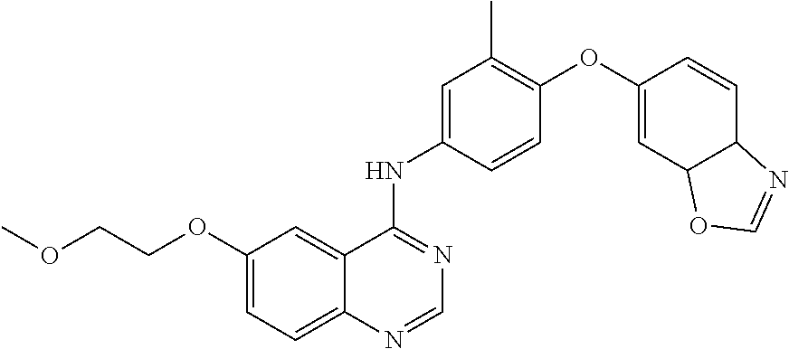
C1=C(OCCOC)C=C2C(=C1)N=CN=C2NC1=CC(C)=C(OC2=CC3C(C=C2)N=CO3)C=C1
